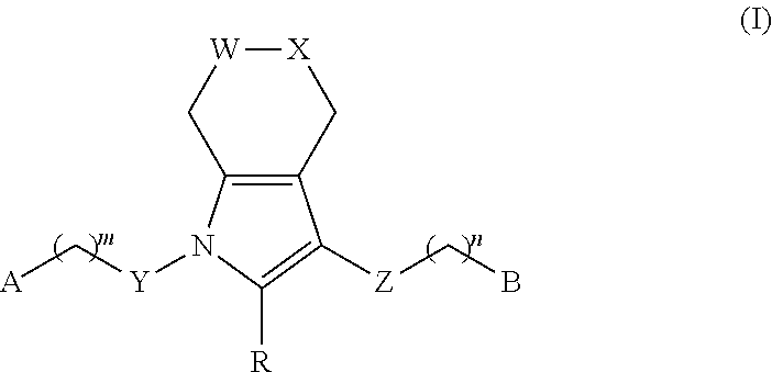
C12=C(C[X][W]C1)C([Z]CB)=C([R])N2[Y]C[A]
